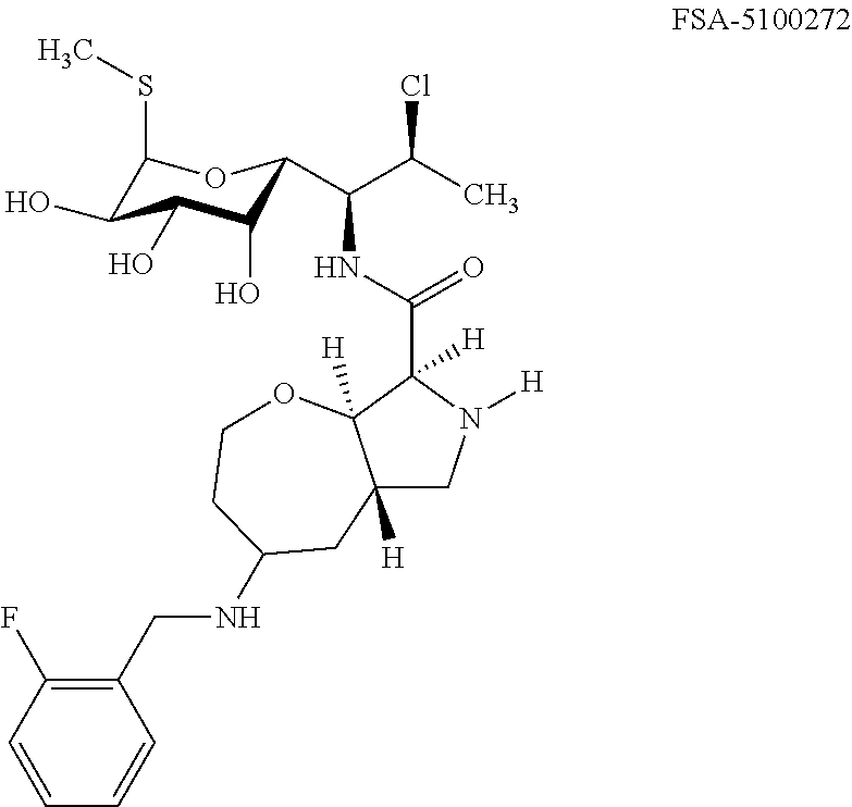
C1(SC)C(O)C(O)C(O)C(C(C(Cl)C)NC(=O)C2([H])N([H])CC3([H])C2([H])OCCC(NCC2=C(F)C=CC=C2)C3)O1
